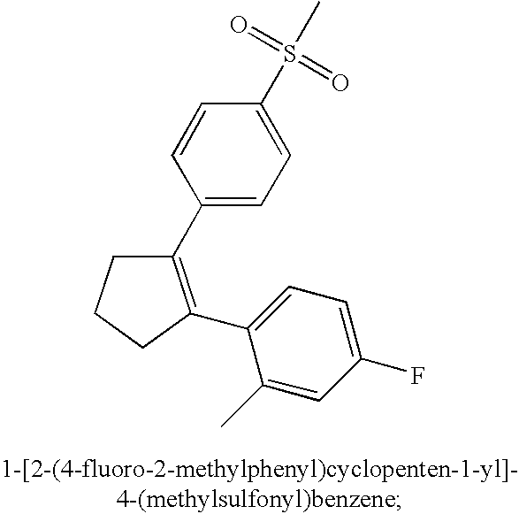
C1(C2=CC=C(S(C)(=O)=O)C=C2)=C(C2=CC=C(F)C=C2C)CCC1
